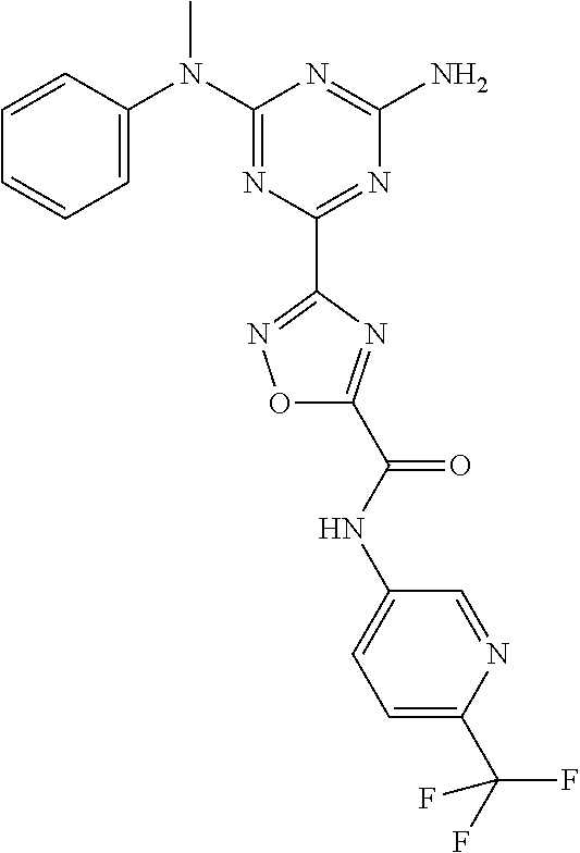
C1=CC(N(C2=NC(C3=NOC(C(NC4=CC=C(C(F)(F)F)N=C4)=O)=N3)=NC(N)=N2)C)=CC=C1
